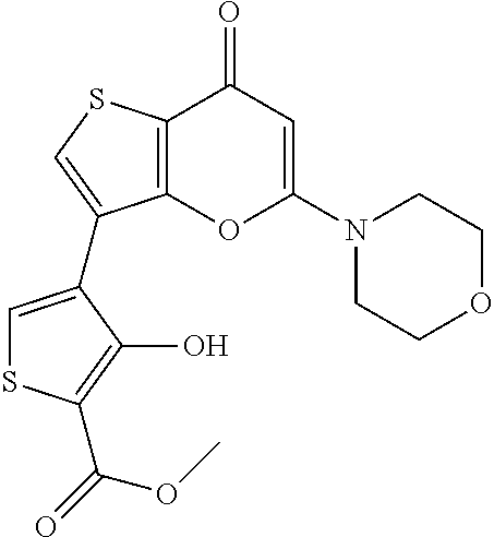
C12=C(SC=C1C1=CSC(C(OC)=O)=C1O)C(=O)C=C(N1CCOCC1)O2
